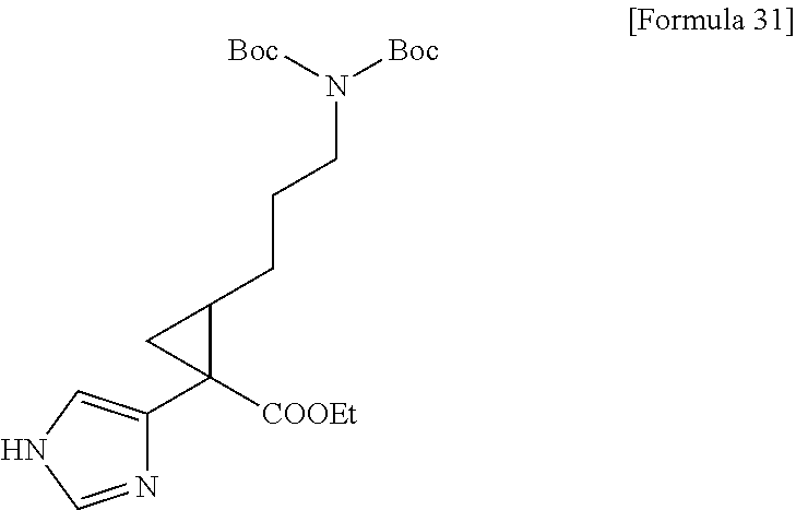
N1C=NC(C2([COOEt])C(CCCN([Boc])[Boc])C2)=C1
